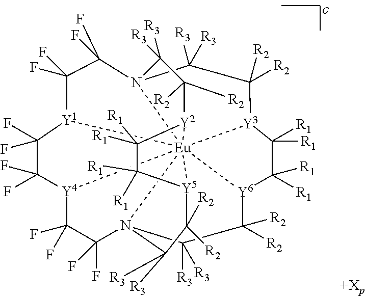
C1(F)(F)C(F)(F)[Y1]2C(F)(F)C(F)(F)[Y4]3C(F)(F)C(F)(F)N45C([R3])([R3])C([R2])([R2])[Y6]6C([R1])([R1])C([R1])([R1])[Y3]7C([R2])([R2])C([R3])([R3])N18C([R3])([R3])C([R2])([R2])[Y2]1[Eu]823467[Y5](C([R1])([R1])C1([R1])[R1])C([R2])([R2])C5([R3])[R3]
